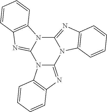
N12C3=NC4=C(N3C3=NC5=C(N3C1=NC1=C2C=CC=C1)C=CC=C5)C=CC=C4
